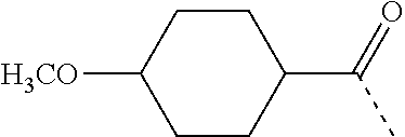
C1CC(C(=O)C)CCC1[H3CO]
